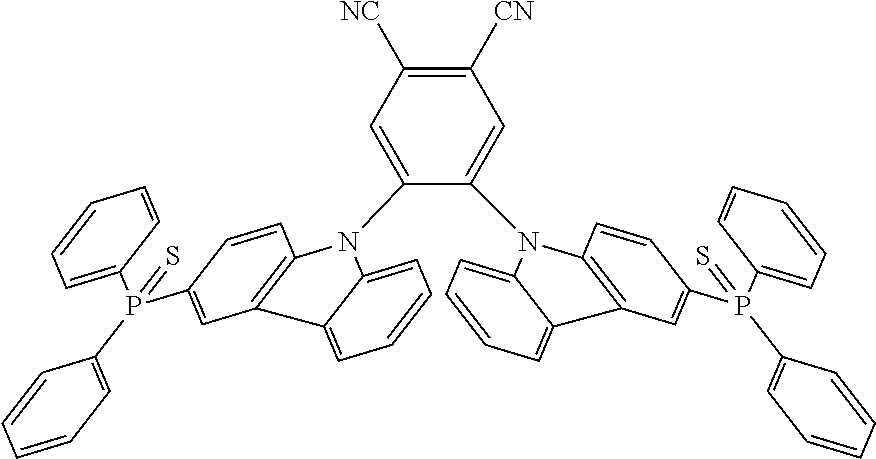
C1(N2C3=C(C=C(P(C4=CC=CC=C4)(C4=CC=CC=C4)=S)C=C3)C3=CC=CC=C32)=CC([CN])=C([NC])C=C1N1C2=C(C=C(P(C3=CC=CC=C3)(C3=CC=CC=C3)=S)C=C2)C2=CC=CC=C21
